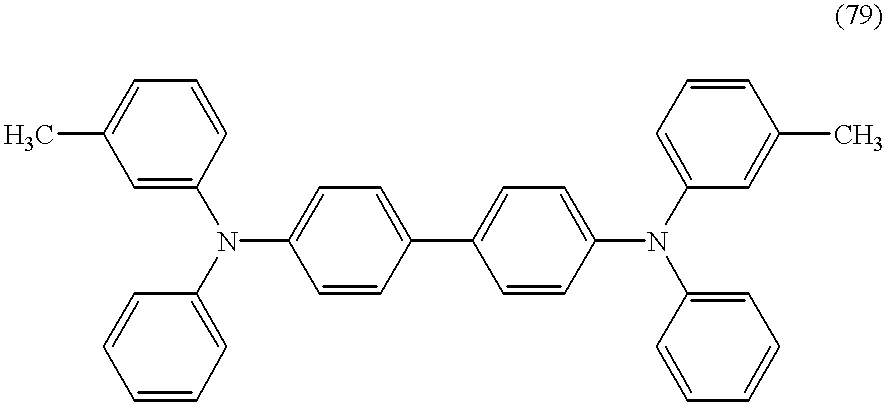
C1=C(N(C2=CC=CC=C2)C2=CC=C(C3=CC=C(N(C4=CC=CC(C)=C4)C4=CC=CC=C4)C=C3)C=C2)C=CC=C1C
